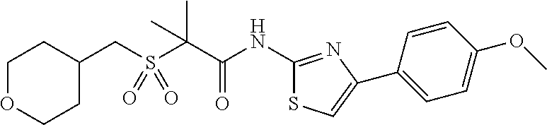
C(S(C(C(NC1=NC(C2=CC=C(OC)C=C2)=CS1)=O)(C)C)(=O)=O)C1CCOCC1
